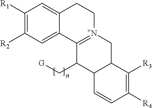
C1([R1])=C([R2])C=C2C(=C1)CC[N+]1=C2C(C[G])C2C(C1)C([R3])=C([R4])C=C2
